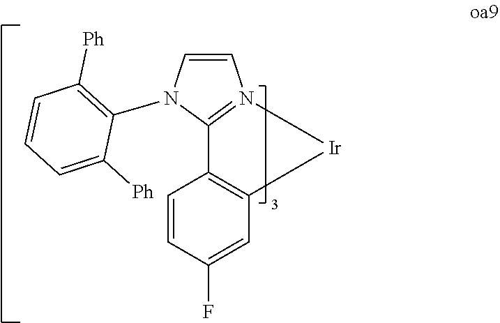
C1=CC(F)=CC2=C1C1=N(C=CN1C1=C([Ph])C=CC=C1[Ph])[Ir]2
